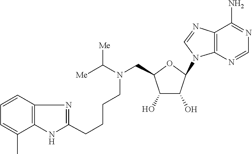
C(CCCN(C([Me])[Me])CC1C(O)C(O)C(N2C3=C(C(N)=NC=N3)N=C2)O1)C1=NC2=C(N1)C(C)=CC=C2
